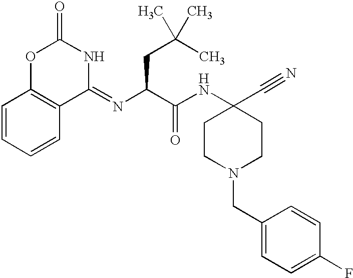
C1=CC=CC2=C1OC(=O)NC2=NC(C(NC1(C#N)CCN(CC2=CC=C(F)C=C2)CC1)=O)CC(C)(C)C
